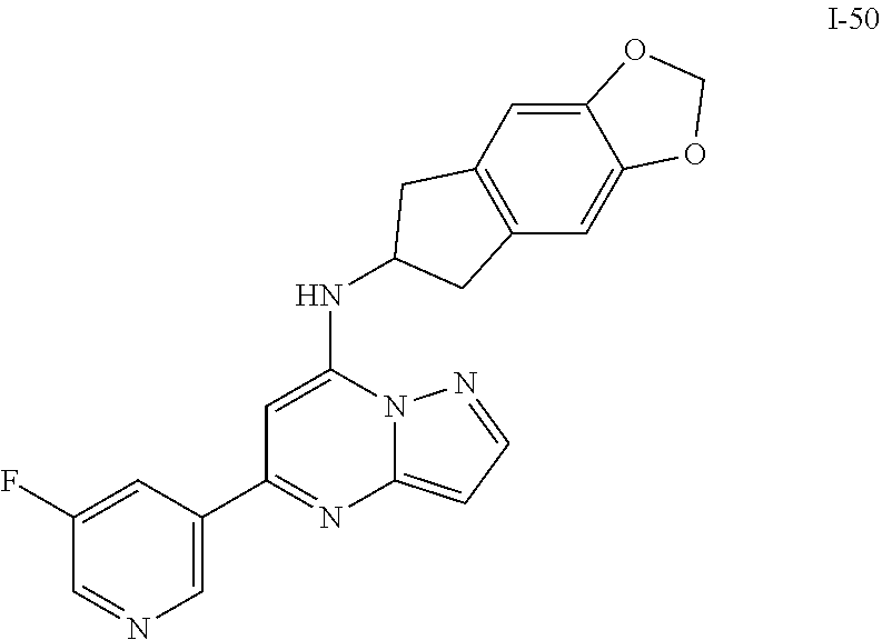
C1=C(C2=NC3=CC=NN3C(NC3CC4=C(C3)C=C3C(=C4)OCO3)=C2)C=C(F)C=N1
